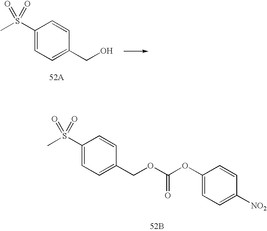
C1(S(C)(=O)=O)=CC=C(COC(OC2=CC=C([NO2])C=C2)=O)C=C1.[52B].C1(S(C)(=O)=O)=CC=C(CO)C=C1
